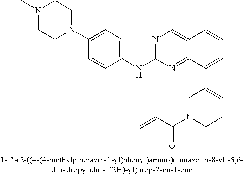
C1C=C(C2=CC=CC3=CN=C(NC4=CC=C(N5CCN(C)CC5)C=C4)N=C23)CN(C(C=C)=O)C1
